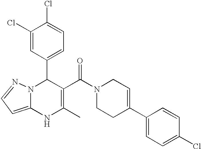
C1(C2N3C(=CC=N3)NC(C)=C2C(=O)N2CCC(C3=CC=C(Cl)C=C3)=CC2)=CC=C(Cl)C(Cl)=C1
